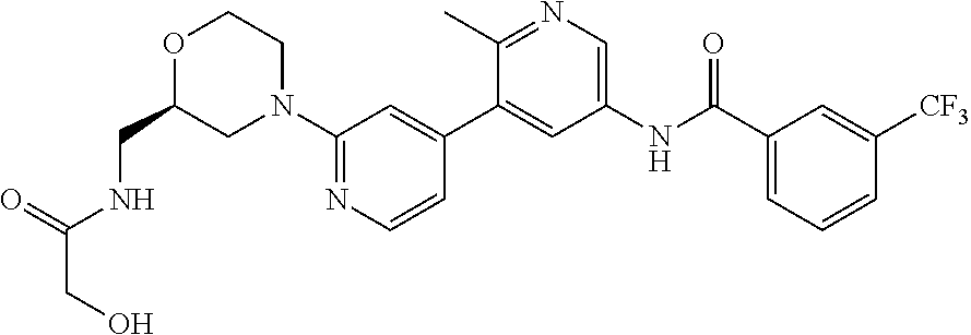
O1CCN(C2=NC=CC(C3=CC(NC(C4=CC=CC([CF3])=C4)=O)=CN=C3C)=C2)CC1CNC(=O)CO
